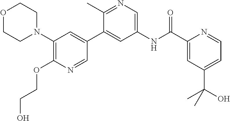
O1CCN(C2=C(OCCO)N=CC(C3=CC(NC(C4=CC(C(C)(O)C)=CC=N4)=O)=CN=C3C)=C2)CC1
